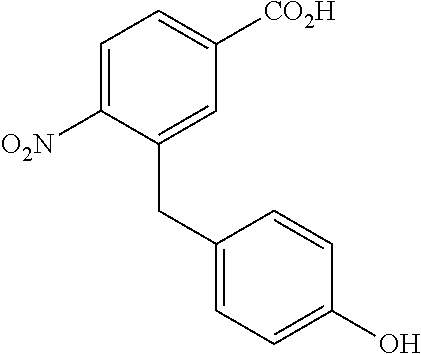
C1=C([O2N])C(CC2=CC=C(O)C=C2)=CC([CO2H])=C1
